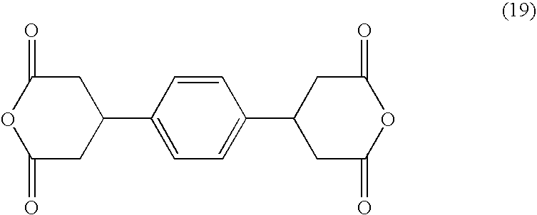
C1C(=O)OC(=O)CC1C1=CC=C(C2CC(=O)OC(=O)C2)C=C1
